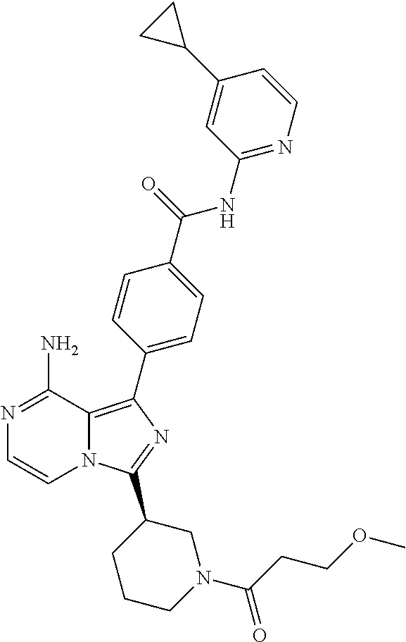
N1=C(N)C2=C(C3=CC=C(C(=O)NC4=NC=CC(C5CC5)=C4)C=C3)N=C(C3CCCN(C(=O)CCOC)C3)N2C=C1
